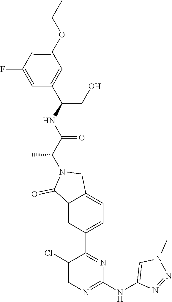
C1(OCC)=CC(F)=CC(C(NC(C(N2C(=O)C3=CC(C4=NC(NC5=CN(C)N=N5)=NC=C4Cl)=CC=C3C2)C)=O)CO)=C1
